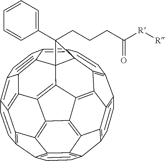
C1=CC2=C3C4=C1C1=C5C4=C4C6=C3C3=C2C=CC2=C3C3=C6C6=C4C47C5(C(=C5C=CC8=C9C(=C6C8=C45)C3=C2C=C9)C=C1)C7(C1=CC=CC=C1)CCCC(=O)[R][R]
